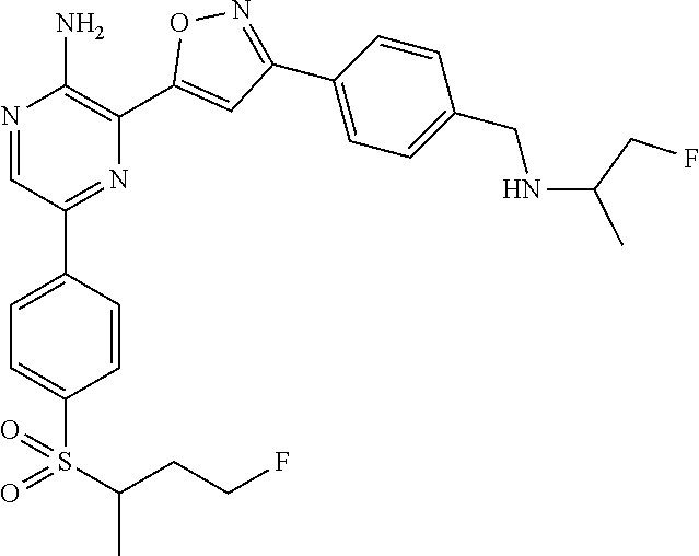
N1=CC(C2=CC=C(S(=O)(C(C)CCF)=O)C=C2)=NC(C2=CC(C3=CC=C(CNC(CF)C)C=C3)=NO2)=C1N
